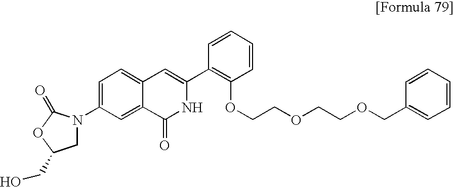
C1=CC=CC(C2=CC3=CC=C(N4CC(CO)OC4=O)C=C3C(=O)N2)=C1OCCOCCOCC1=CC=CC=C1
